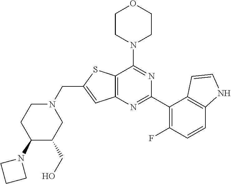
C12=C(N=C(C3=C(F)C=CC4=C3C=CN4)N=C1N1CCOCC1)C=C(CN1CCC(N3CCC3)C(CO)C1)S2
